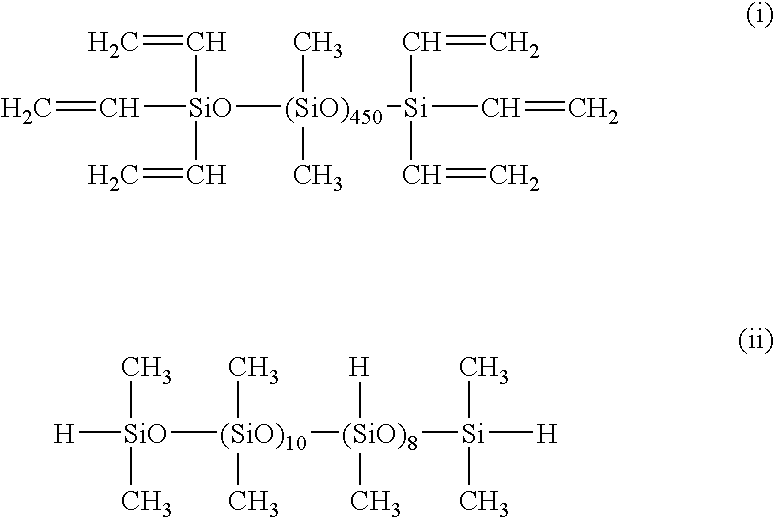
C=C[SiO](C=C)(C=C)[(SiO)450]([Si](C=C)(C=C)C=C)(C)C.[H][SiO](C)(C)[(SiO)10]([(SiO)8]([Si](C)(C)[H])([H])C)(C)C
